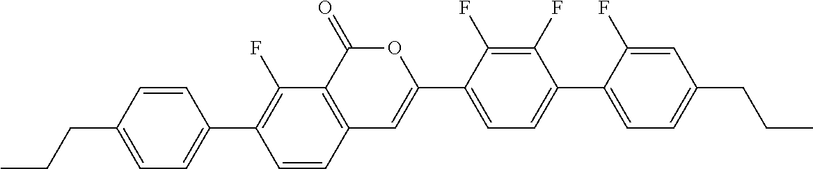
C12=C(C(=O)OC(C3=CC=C(C4=CC=C(CCC)C=C4F)C(F)=C3F)=C1)C(F)=C(C1=CC=C(CCC)C=C1)C=C2
